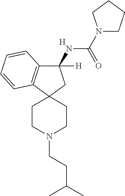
[H].C1(NC(=O)N2CCCC2)([H])C2=C(C3(C1)CCN(CCC(C)C)CC3)C=CC=C2
